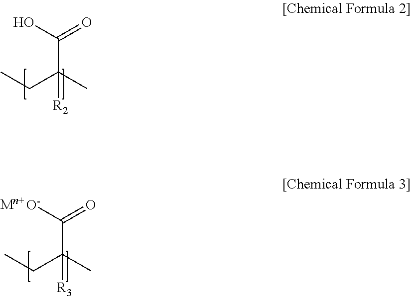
C(C(C)([R2])C(O)=O)C.C(C(C)([R3])C([O-])=O)C
